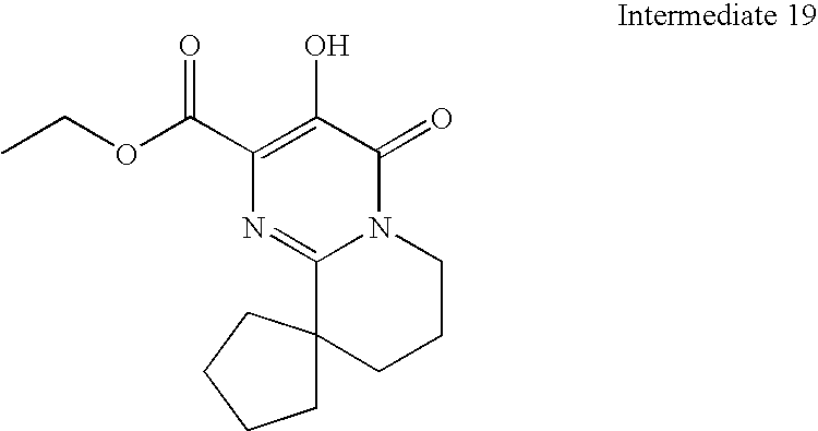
C12=NC(C(OCC)=O)=C(O)C(=O)N1CCCC21CCCC1
